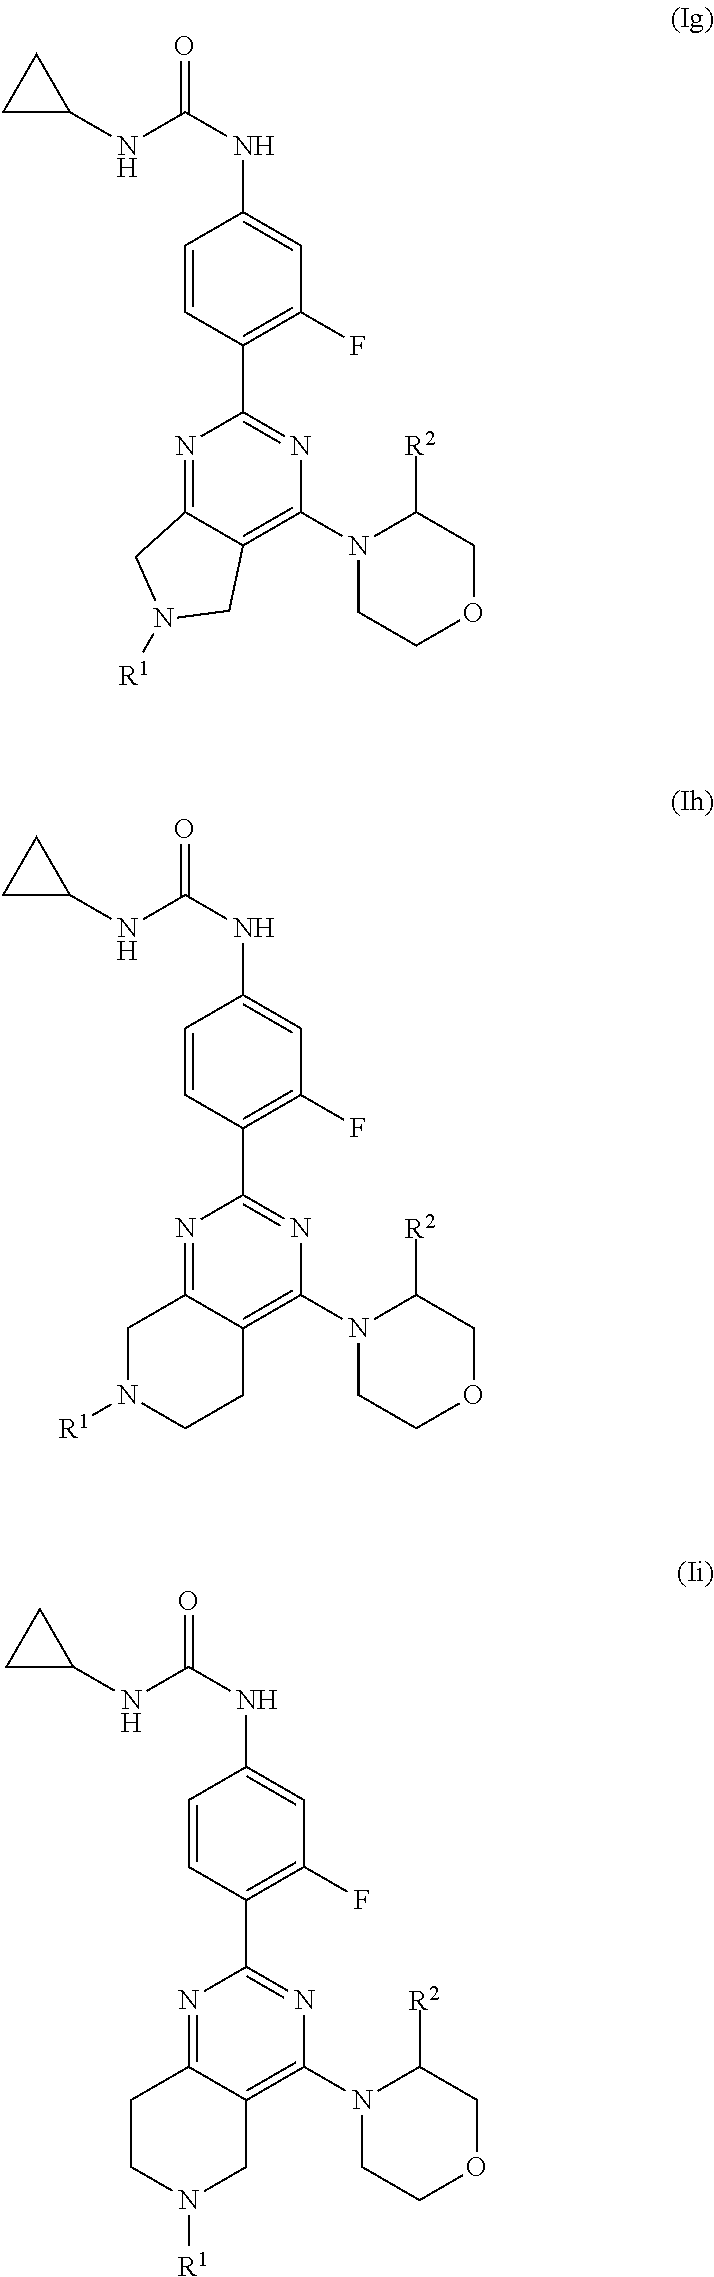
C1=CC(C2=NC(N3CCOCC3[R2])=C3C(=N2)CN([R1])C3)=C(F)C=C1NC(=O)NC1CC1.C1=CC(C2=NC(N3CCOCC3[R2])=C3C(=N2)CN([R1])CC3)=C(F)C=C1NC(=O)NC1CC1.C1=CC(C2=NC(N3CCOCC3[R2])=C3C(=N2)CCN([R1])C3)=C(F)C=C1NC(=O)NC1CC1
